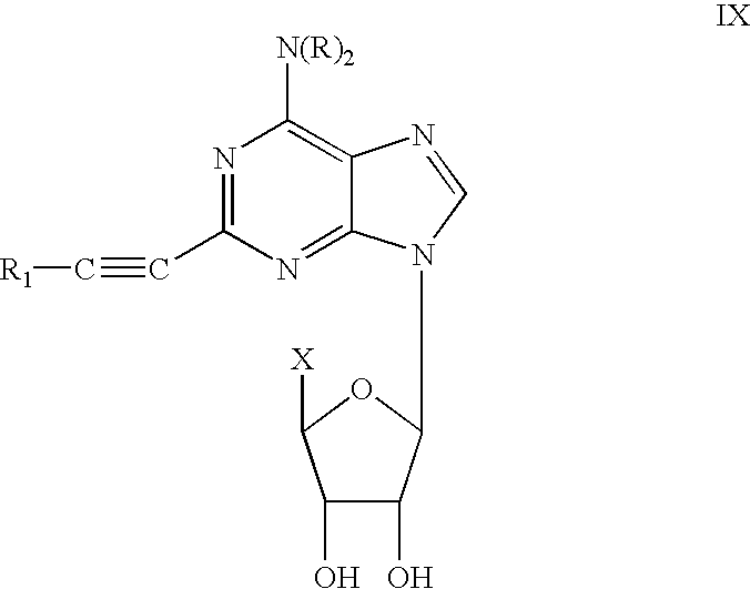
C(C1=NC([N(R)2])=C2C(=N1)N(C1C(O)C(O)C([X])O1)C=N2)#C[R1]
